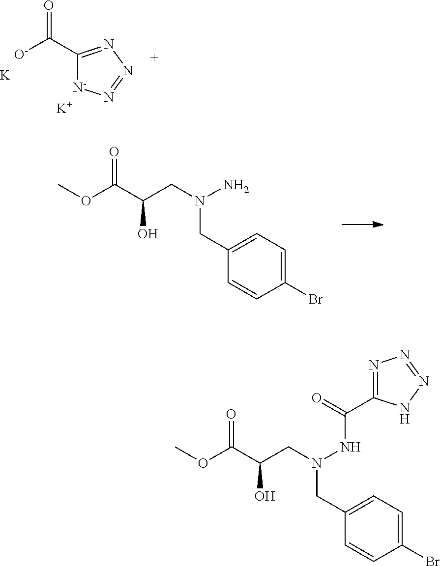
C1(C([O-])=O)=NN=N[N-]1.[K].[K].BrC1=CC=C(CN(CC(C(OC)=O)O)N)C=C1.BrC1=CC=C(CN(CC(C(OC)=O)O)NC(C2=NN=NN2)=O)C=C1
